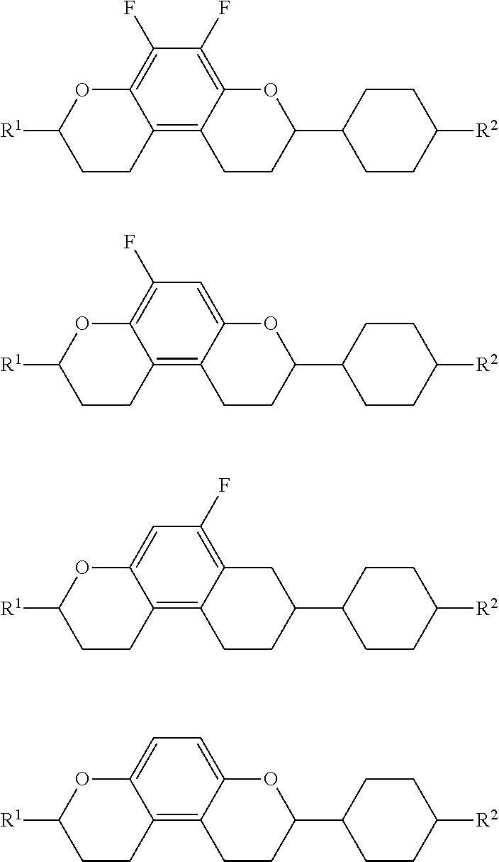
C12=C3C(=C(F)C(F)=C1OC([R1])CC2)OC(C1CCC([R2])CC1)CC3.C12=C3C(=CC(F)=C1OC([R1])CC2)OC(C1CCC([R2])CC1)CC3.C12=C3C(=C(F)C=C1OC([R1])CC2)CC(C1CCC([R2])CC1)CC3.C12=C3C(=CC=C1OC([R1])CC2)OC(C1CCC([R2])CC1)CC3
